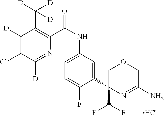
C1([D])=C(Cl)C([D])=NC(C(NC2=CC=C(F)C(C3(C(F)F)COCC(N)=N3)=C2)=O)=C1C([D])([D])[D].Cl
